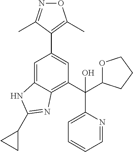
C1=C2C(=C(C(C3OCCC3)(O)C3=CC=CC=N3)C=C1C1=C(C)ON=C1C)N=C(C1CC1)N2
